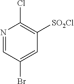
N1=CC(Br)=CC([SO2Cl])=C1Cl
